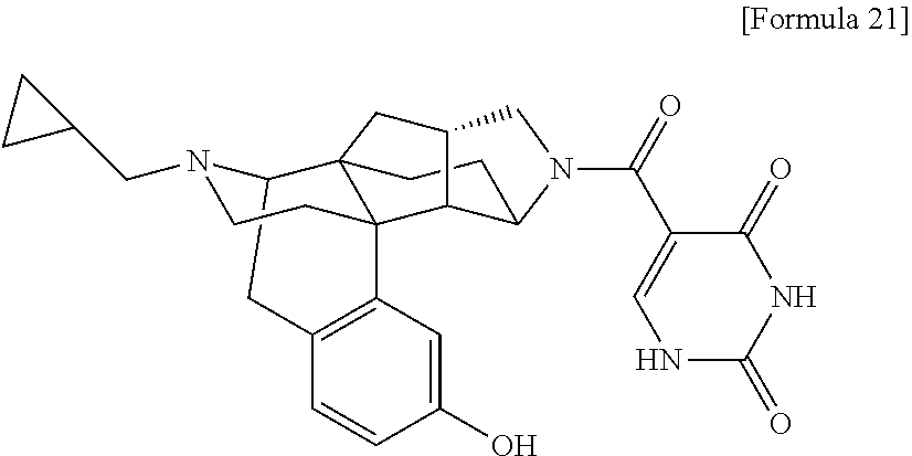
C12CC3=C(C=C(O)C=C3)C3(CCN1CC1CC1)C21CCC2C3C(C1)CN2C(=O)C1=CNC(=O)NC1=O
